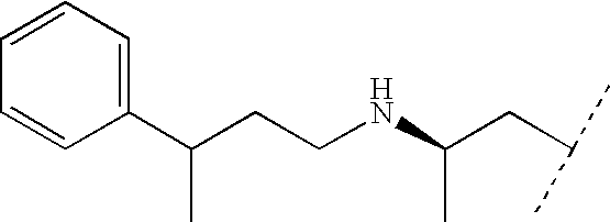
C(CNC(CC(C)C)C)C(C1=CC=CC=C1)C
